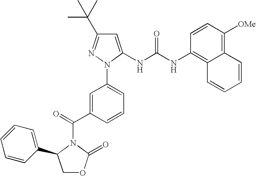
C1OC(=O)N(C(=O)C2=CC(N3C(NC(=O)NC4=C5C(=C([OMe])C=C4)C=CC=C5)=CC(C(C)(C)C)=N3)=CC=C2)C1C1=CC=CC=C1
